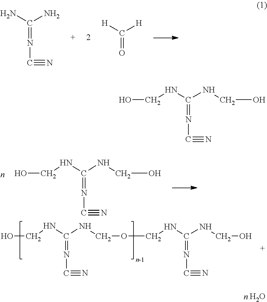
O.NC(N)=NC#N.C([H])([H])=O.OCNC(NCO)=NC#N.OCNC(NCOCNC(=NC#N)NCO)=NC#N.OCNC(NCO)=NC#N
